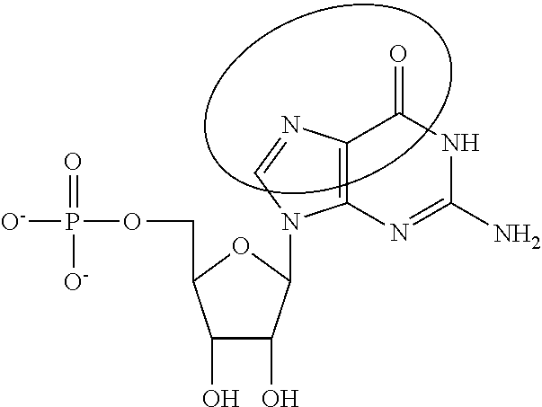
C1(O)C(O)C(N2C3=C(N=C2)C(=O)NC(N)=N3)OC1COP([O-])(=O)[O-]
